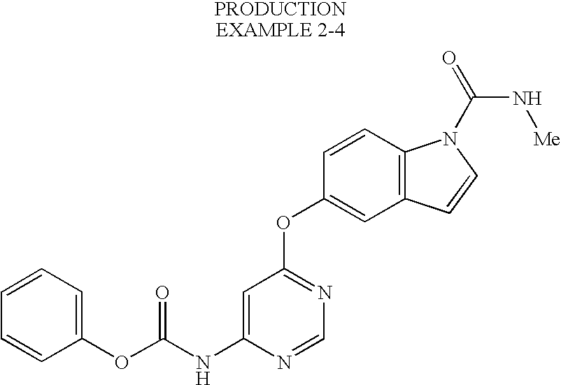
C1=C(NC(OC2=CC=CC=C2)=O)N=CN=C1OC1=CC2=C(C=C1)N(C(=O)N[Me])C=C2
